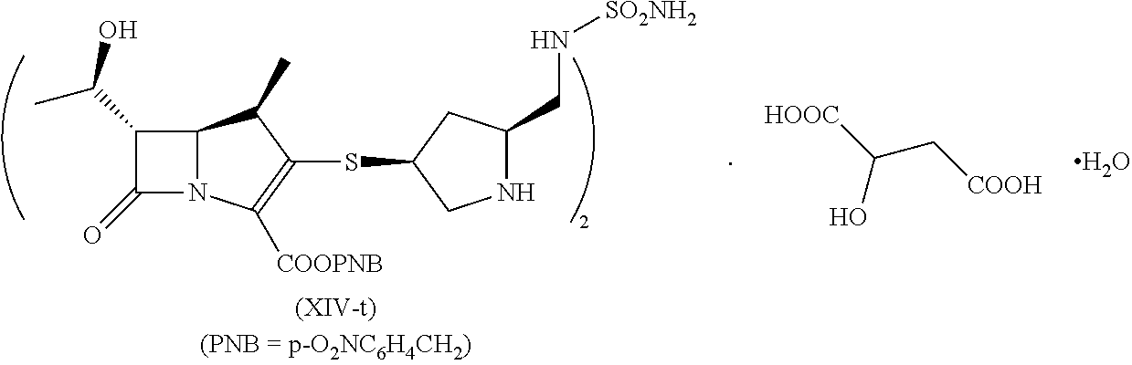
C1(C(O)C)C(=O)N2C1C(C)C(SC1CC(CN[SO2NH2])NC1)=C2[COOPNB].C(C[COOH])([HOOC])O.O
